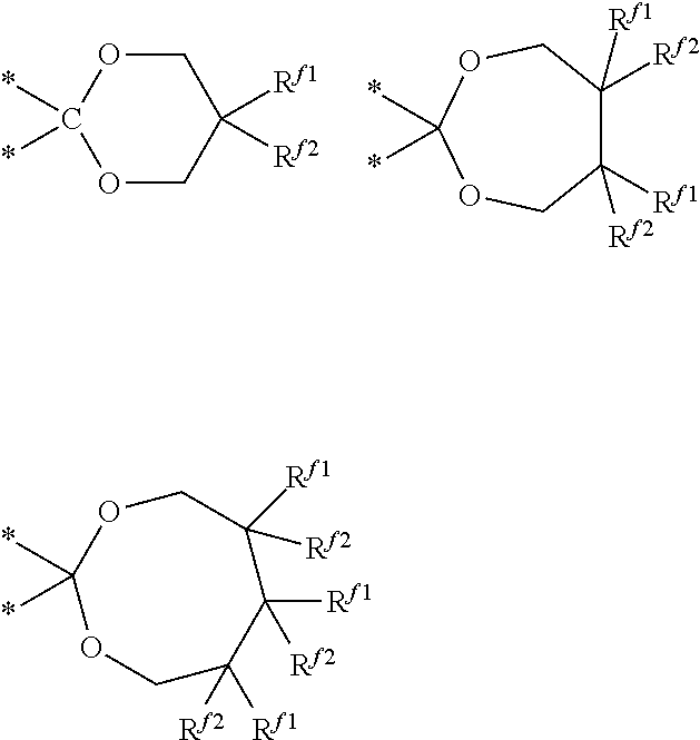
O1CC([Rf1])([Rf2])COC1(*)*.C1([Rf1])([Rf2])C([Rf2])([Rf1])COC(*)(*)OC1.C1OC(*)(*)OCC([Rf1])([Rf2])C([Rf1])([Rf2])C1([Rf1])[Rf2]
